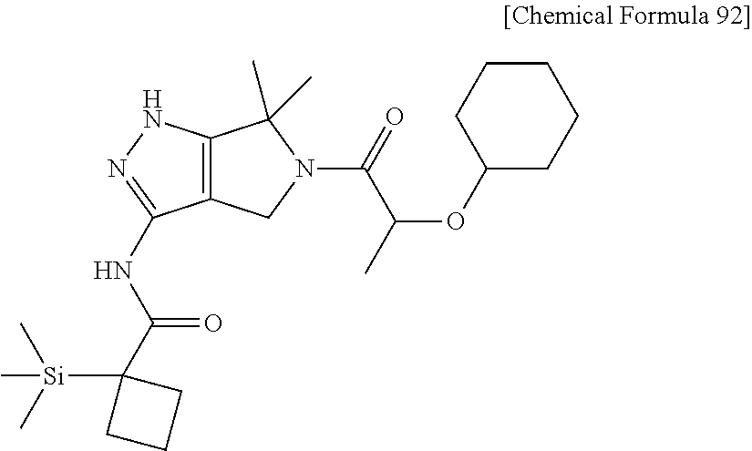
C12=C(NN=C1NC(C1([Si](C)(C)C)CCC1)=O)C(C)(C)N(C(C(OC1CCCCC1)C)=O)C2
